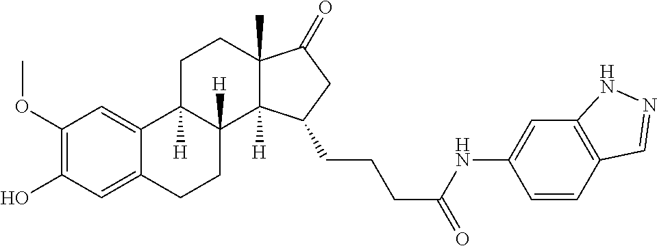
C1(OC)=C(O)C=C2C(=C1)C1([H])C([H])(CC2)C2([H])C(C)(CC1)C(=O)CC2CCCC(NC1=CC2=C(C=C1)C=NN2)=O
